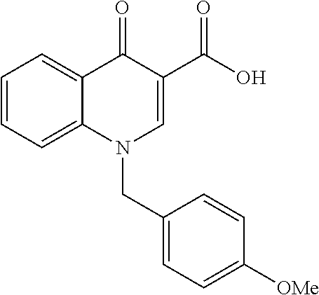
C1=CC=C2C(=C1)C(=O)C(C(O)=O)=CN2CC1=CC=C([OMe])C=C1
